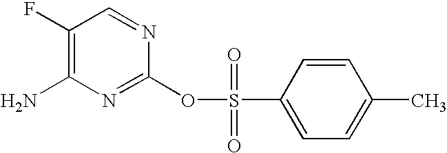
C1(F)=C(N)N=C(OS(=O)(=O)C2=CC=C(C)C=C2)N=C1
